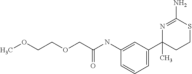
C1(NC(COCCOC)=O)=CC(C2(C)CCSC(N)=N2)=CC=C1
